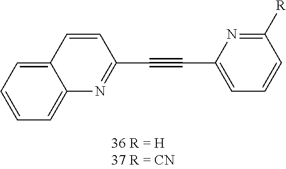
C12=CC=CC=C1C=CC(C#CC1=CC=CC([R])=N1)=N2
